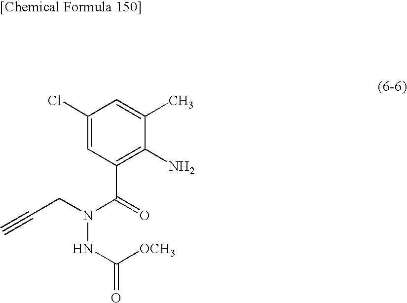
NC1=C(C(N(NC(=O)[OCH3])CC#C)=O)C=C(Cl)C=C1C
